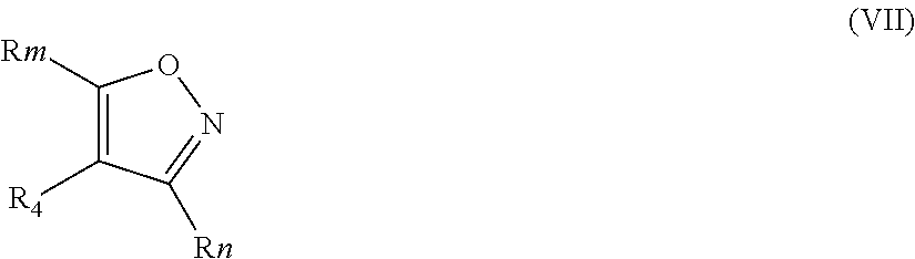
C1([Rm])=C([R4])C([Rn])=NO1
